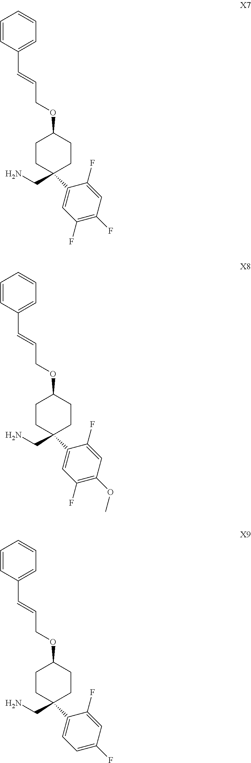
C1=CC(C=CCOC2CCC(CN)(C3=CC(F)=C(F)C=C3F)CC2)=CC=C1.C1=CC(C=CCOC2CCC(CN)(C3=CC(F)=C(OC)C=C3F)CC2)=CC=C1.C1=CC(C=CCOC2CCC(CN)(C3=CC=C(F)C=C3F)CC2)=CC=C1
